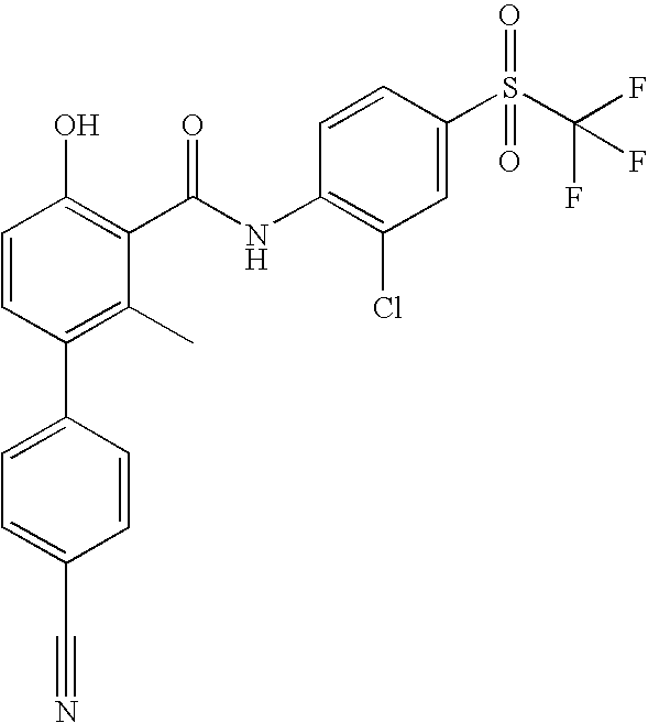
C1=CC(S(C(F)(F)F)(=O)=O)=CC(Cl)=C1NC(C1=C(O)C=CC(C2=CC=C(C#N)C=C2)=C1C)=O
